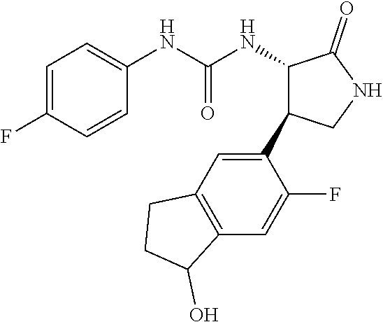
C1=C(F)C=CC(NC(NC2C(C3=CC4=C(C=C3F)C(O)CC4)CNC2=O)=O)=C1
